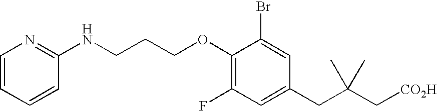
C1=C(CC(C[CO2H])(C)C)C=C(Br)C(OCCCNC2=NC=CC=C2)=C1F
